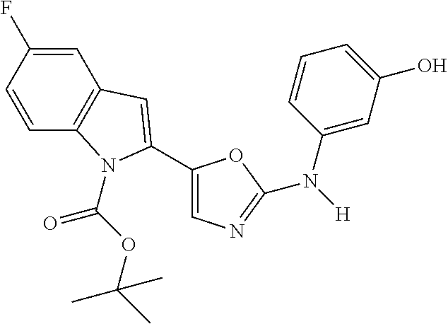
C1=C(F)C=CC2=C1C=C(C1=CN=C(N([H])C3=CC(O)=CC=C3)O1)N2C(OC(C)(C)C)=O
